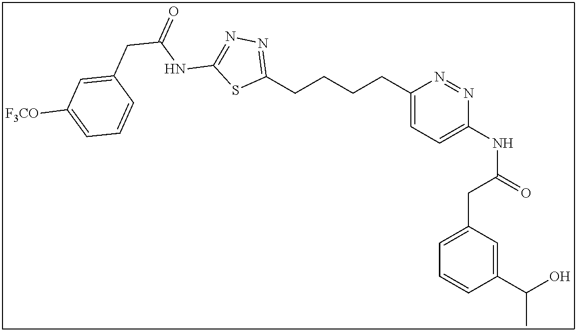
C1(CCCCC2=NN=C(NC(=O)CC3=CC([F3CO])=CC=C3)S2)=CC=C(NC(=O)CC2=CC=CC(C(O)C)=C2)N=N1
